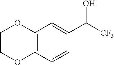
C12=C(C=CC(C([CF3])O)=C1)OCCO2
